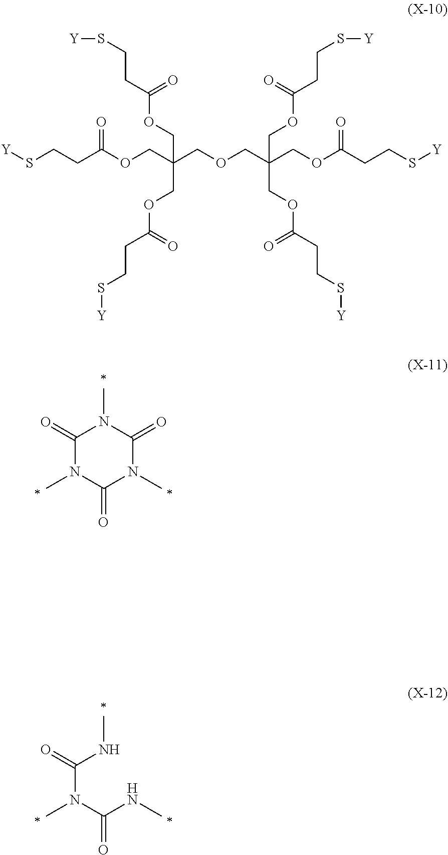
[Y]SCCC(OCC(COCC(COC(CCS[Y])=O)(COC(CCS[Y])=O)COC(=O)CCS[Y])(COC(=O)CCS[Y])COC(CCS[Y])=O)=O.C1(=O)N(C)C(=O)N(C)C(=O)N1C.C(N(C(NC)=O)C)(NC)=O
